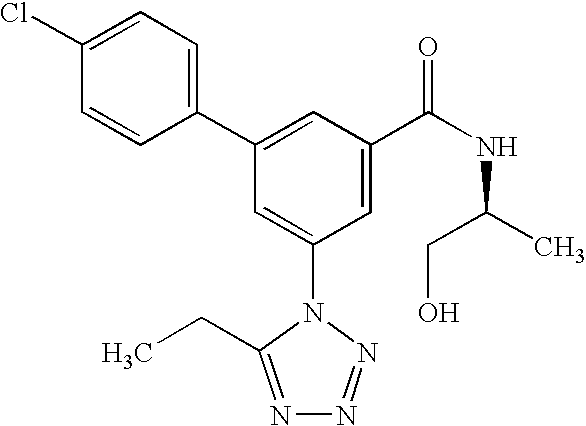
C1(C2=CC(C(NC(C)CO)=O)=CC(N3C(CC)=NN=N3)=C2)=CC=C(Cl)C=C1
